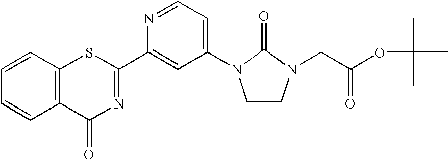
N1=CC=C(N2CCN(CC(=O)OC(C)(C)C)C2=O)C=C1C1=NC(=O)C2=C(S1)C=CC=C2
